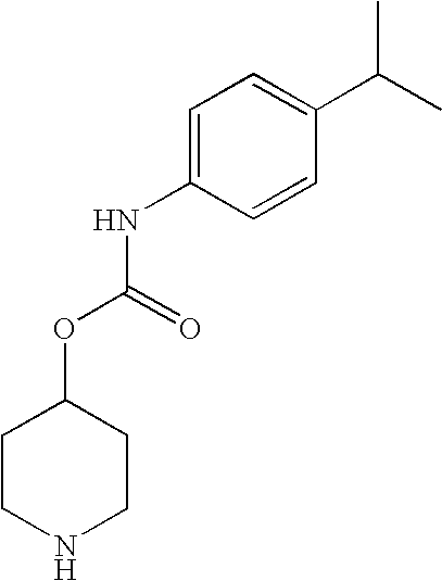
C1CNCCC1OC(NC1=CC=C(C(C)C)C=C1)=O
